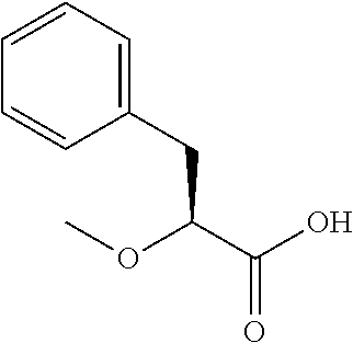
C1(CC(C(O)=O)OC)=CC=CC=C1
